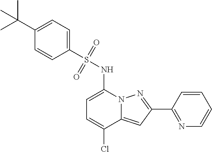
C1=C(NS(C2=CC=C(C(C)(C)C)C=C2)(=O)=O)N2C(=CC(C3=NC=CC=C3)=N2)C(Cl)=C1
